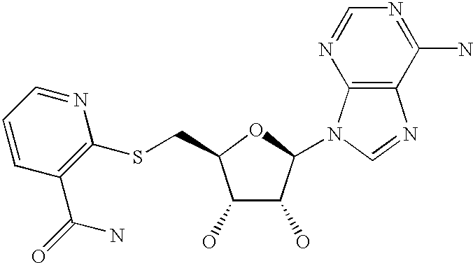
C1(O)C(O)C(N2C3=C(N=C2)C(N)=NC=N3)OC1CSC1=C(C(=O)N)C=CC=N1
